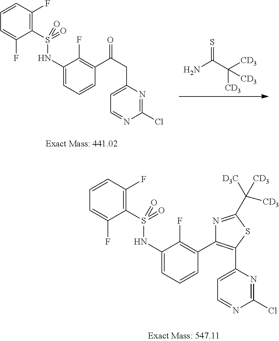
C1(S(=O)(NC2=CC=CC(C(CC3=CC=NC(Cl)=N3)=O)=C2F)=O)=C(F)C=CC=C1F.S=C(C([CD3])([CD3])[CD3])N.C1(S(=O)(NC2=CC=CC(C3=C(C4=CC=NC(Cl)=N4)SC(C([D3C])([CD3])[CD3])=N3)=C2F)=O)=C(F)C=CC=C1F
